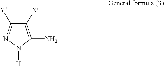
C1([X])=C(N)N([H])N=C1[Y]
